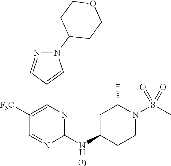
N1=CC([F3C])=C(C2=CN(C3CCOCC3)N=C2)N=C1NC1CC(C)N(S(C)(=O)=O)CC1
